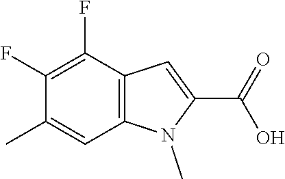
C12=C(C(F)=C(F)C(C)=C1)C=C(C(=O)O)N2C
